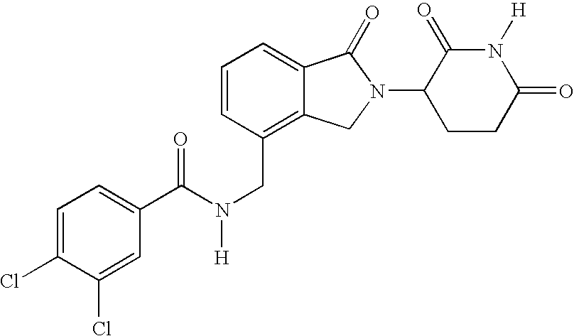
C1=CC(CN(C(=O)C2=CC=C(Cl)C(Cl)=C2)[H])=C2C(=C1)C(=O)N(C1CCC(=O)N([H])C1=O)C2
